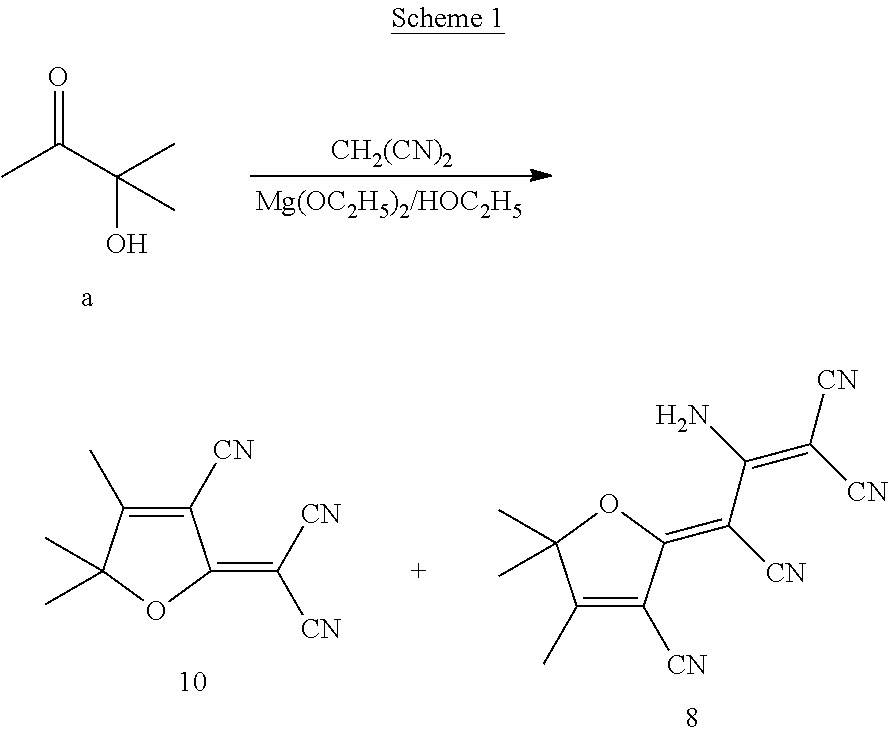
CC(C(C)(O)C)=O.[CH2(CN)2].C1([CN])=C(C)C(C)(C)OC1=C([CN])[CN].C1([CN])=C(C)C(C)(C)OC1=C([CN])C(N)=C([CN])[CN]
